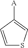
C1=CC([A])=CS1
